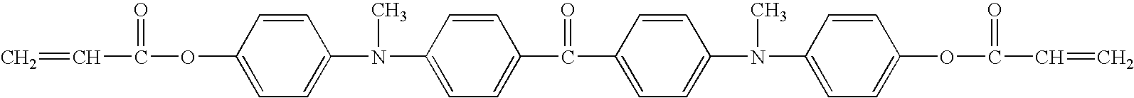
C=CC(=O)OC1=CC=C(N(C)C2=CC=C(C(=O)C3=CC=C(N(C)C4=CC=C(OC(=O)C=C)C=C4)C=C3)C=C2)C=C1
